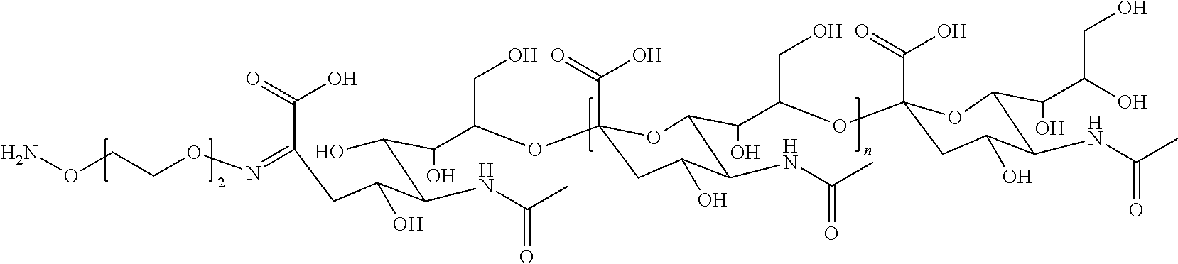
NOCCON=C(CC(C(C(O)C(C(OC1(C(=O)O)CC(O)C(NC(C)=O)C(C(C(OC2(C(=O)O)CC(O)C(NC(C)=O)C(C(C(O)CO)O)O2)CO)O)O1)CO)O)NC(C)=O)O)C(O)=O
